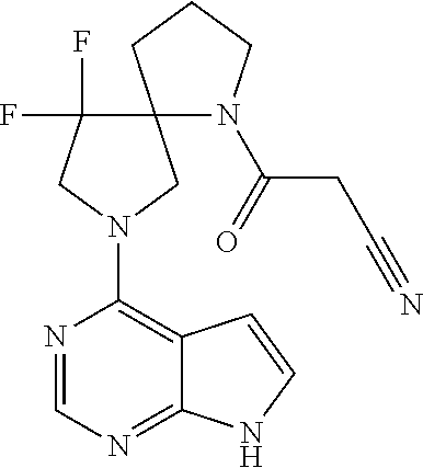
N1=CN=C2C(=C1N1CC3(C(F)(F)C1)N(C(=O)CC#N)CCC3)C=CN2
